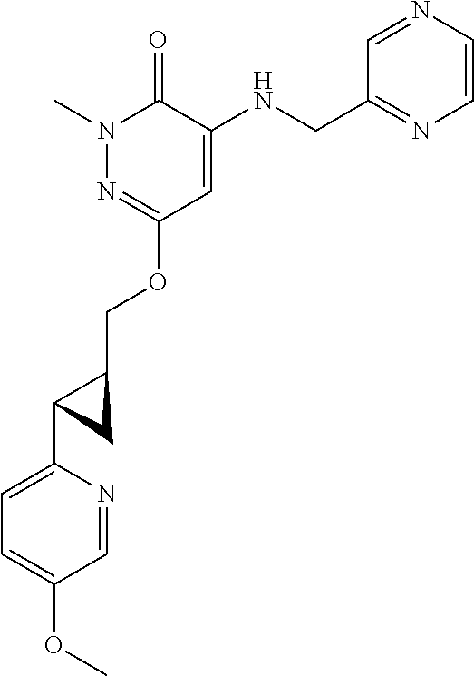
N1(C)N=C(OCC2CC2C2=CC=C(OC)C=N2)C=C(NCC2=NC=CN=C2)C1=O
